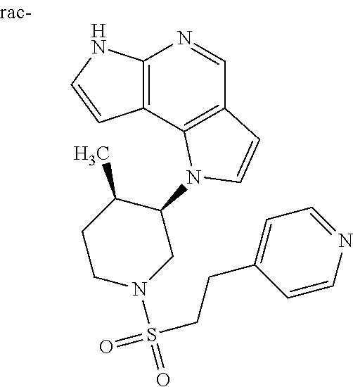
C12=C(C3=C(C=N1)C=CN3C1C(C)CCN(S(=O)(=O)CCC3=CC=NC=C3)C1)C=CN2
